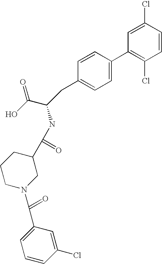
C1=C(Cl)C=CC(Cl)=C1C1=CC=C(CC(C(O)=O)NC(C2CCCN(C(=O)C3=CC=CC(Cl)=C3)C2)=O)C=C1
